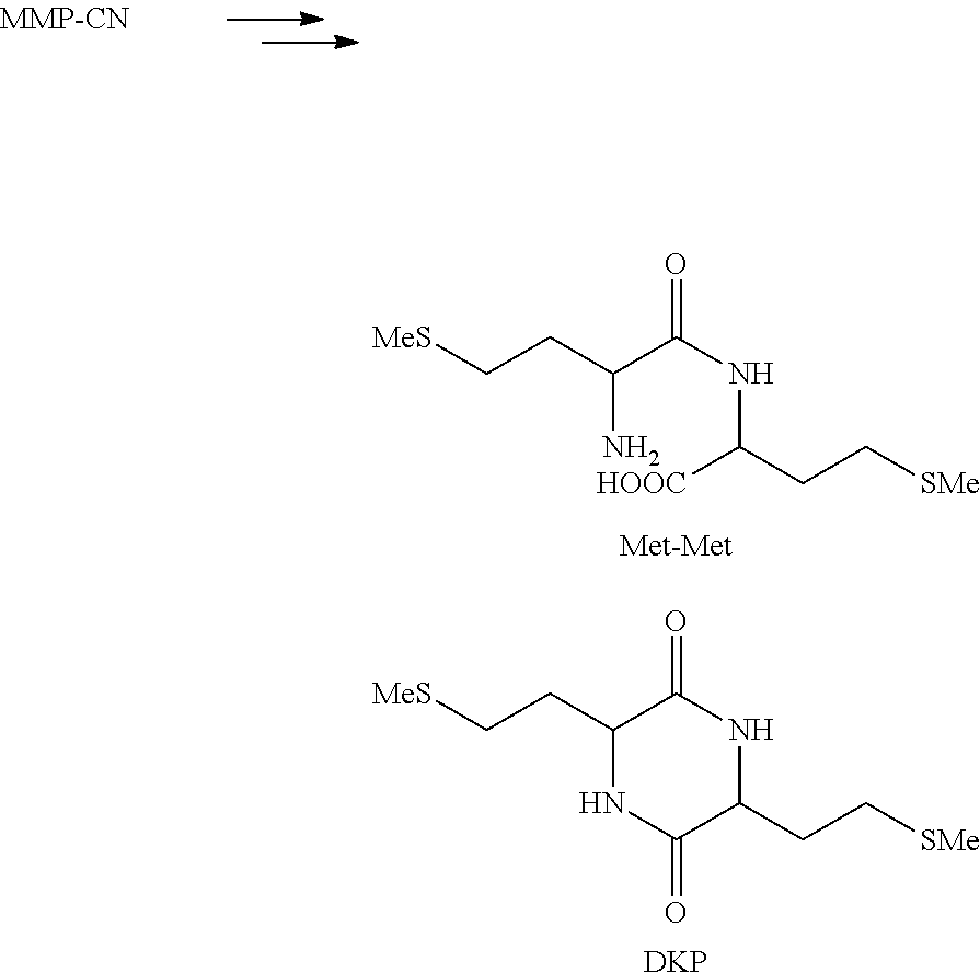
N(C(CC[SMe])[HOOC])C(C(CC[MeS])N)=O.C(CC1C(=O)NC(CC[SMe])C(=O)N1)[MeS].[DKP]
